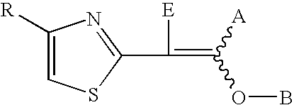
C1([R])=CSC(C(=C([A])OB)[E])=N1
